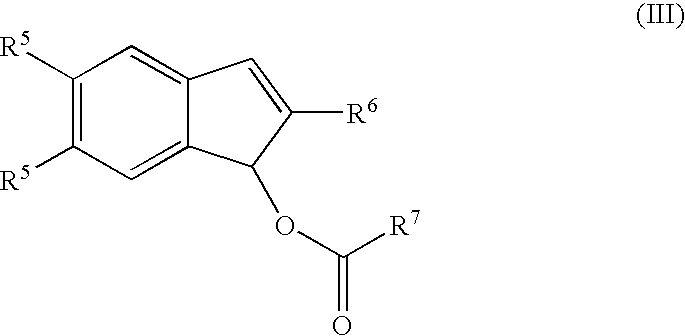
C1([R5])=C([R5])C=C2C(=C1)C=C([R6])C2OC([R7])=O
